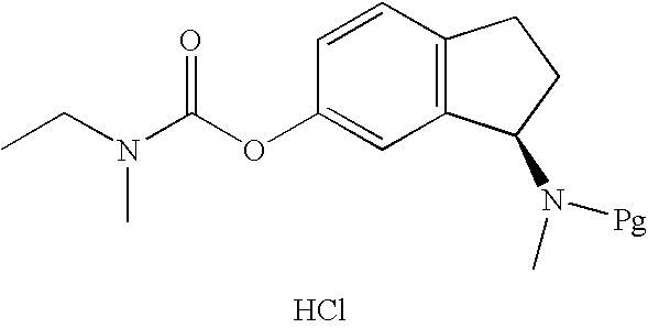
Cl.C1(OC(N(C)CC)=O)=CC2=C(C=C1)CCC2N(C)[Pg]
